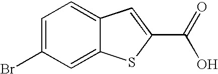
C1=C(Br)C=C2C(=C1)C=C(C(=O)O)S2
